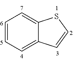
C1=CC=C2C(=C1)SC=C2
